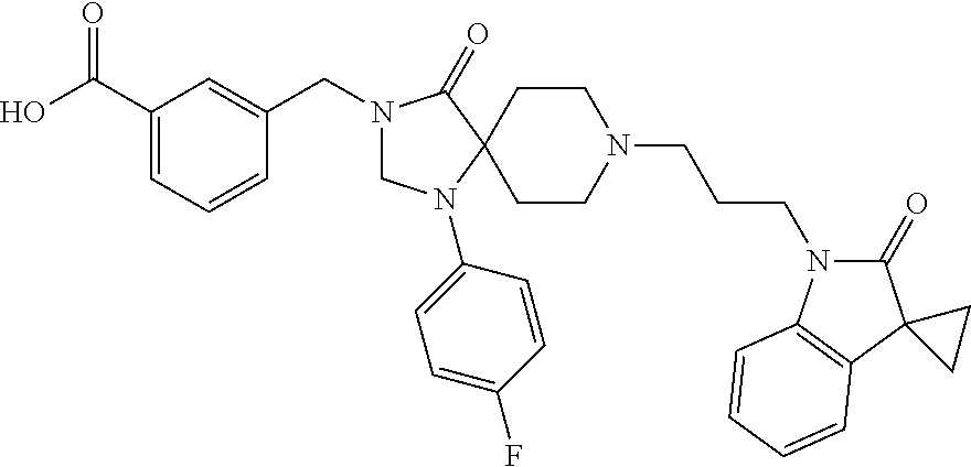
C1(C(O)=O)=CC=CC(CN2CN(C3=CC=C(F)C=C3)C3(C2=O)CCN(CCCN2C(=O)C4(C5=C2C=CC=C5)CC4)CC3)=C1
